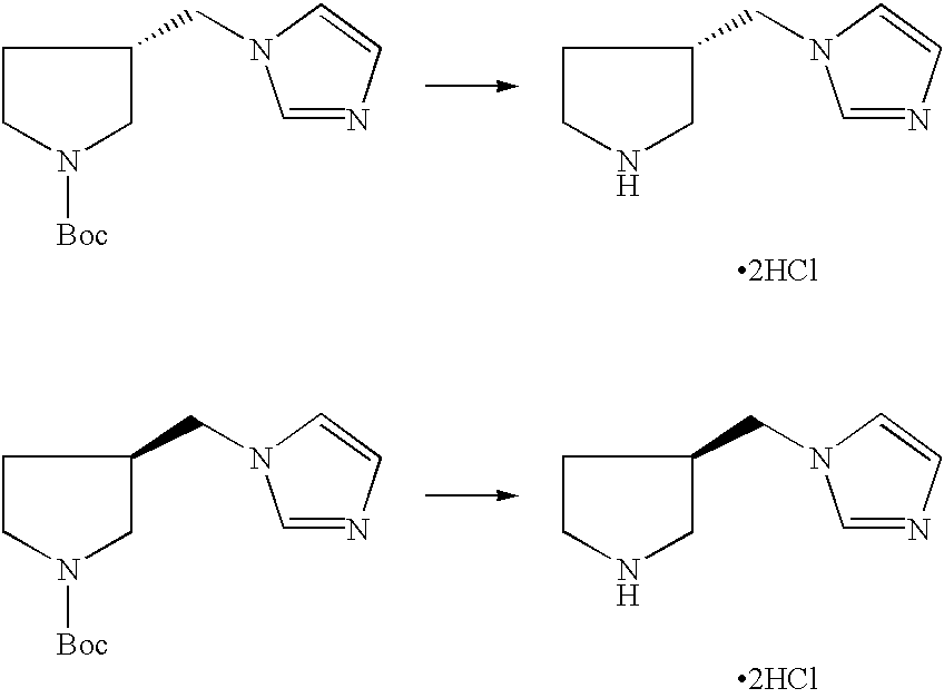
C1CN([Boc])CC1CN1C=NC=C1.[2HCl].C1CNCC1CN1C=NC=C1.C1CN([Boc])CC1CN1C=NC=C1.[2HCl].C1CNCC1CN1C=NC=C1
